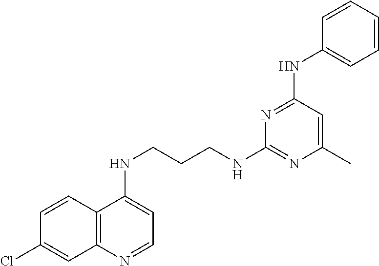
C1=CC2=C(C=C1Cl)N=CC=C2NCCCNC1=NC(C)=CC(NC2=CC=CC=C2)=N1
